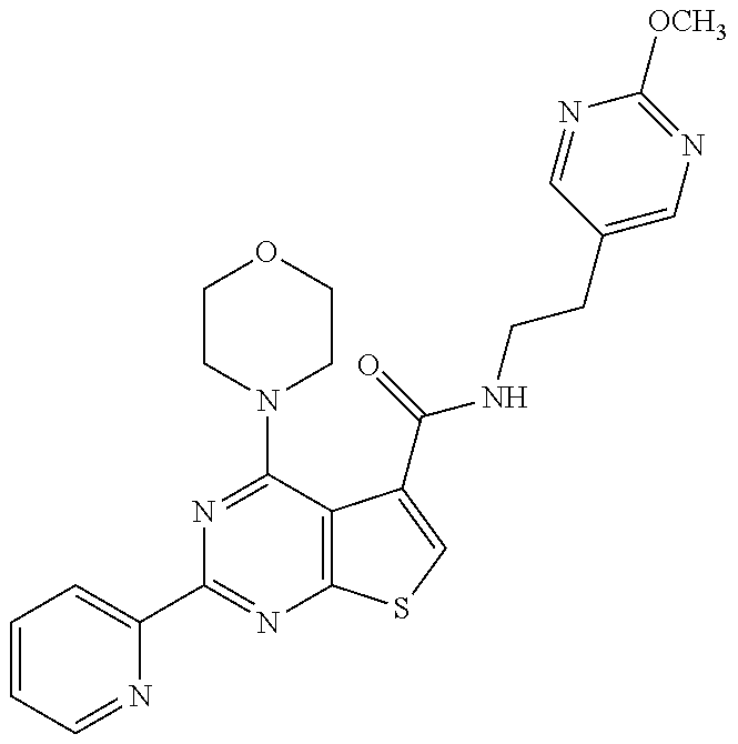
N1=C(N2CCOCC2)C2=C(N=C1C1=CC=CC=N1)SC=C2C(NCCC1=CN=C([OCH3])N=C1)=O
